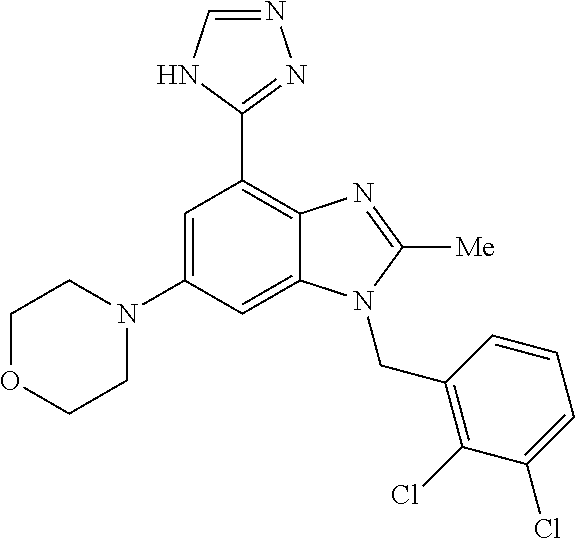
C1=C(N2CCOCC2)C=C2C(=C1C1=NN=CN1)N=C([Me])N2CC1=C(Cl)C(Cl)=CC=C1
